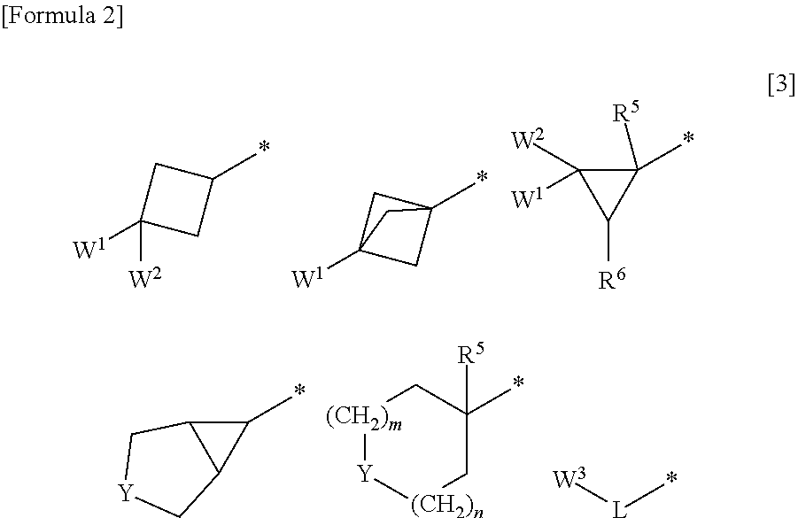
C1(*)CC([W1])([W2])C1.C12(*)CC([W1])(C1)C2.C1(*)([R5])C([W2])([W1])C1[R6].C1(*)C2C1C[Y]C2.[(CH2)m]1[Y][(CH2)n]CC(*)([R5])C1.[L](*)[W3]
